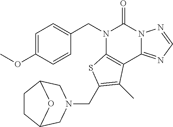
C1=C(OC)C=CC(CN2C3=C(C4=NC=NN4C2=O)C(C)=C(CN2CC4CCC(C2)O4)S3)=C1
